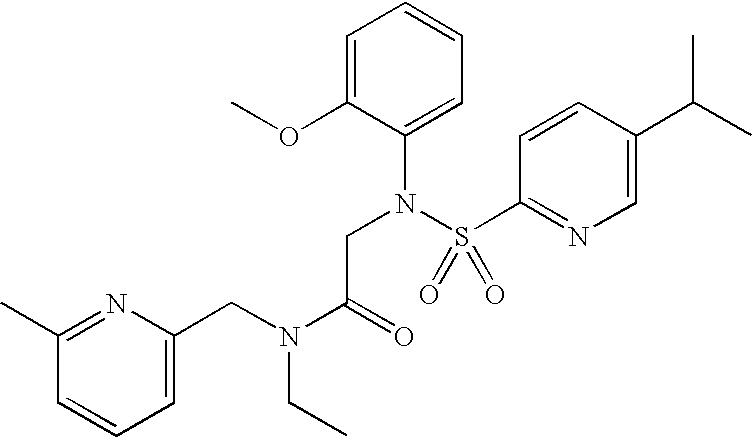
C1=C(OC)C(N(S(C2=NC=C(C(C)C)C=C2)(=O)=O)CC(=O)N(CC)CC2=CC=CC(C)=N2)=CC=C1
